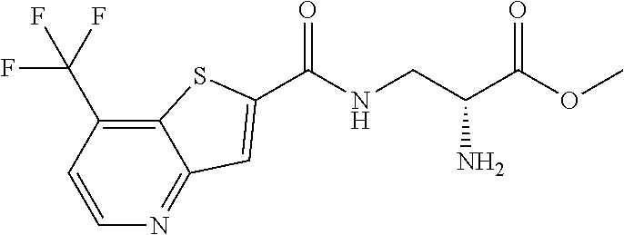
C1=CC(C(F)(F)F)=C2C(=N1)C=C(C(NCC(C(OC)=O)N)=O)S2
